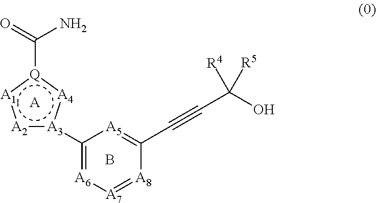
[A].[A2]1:[A1]:[Q](C(=O)N):[A4]:[A3]:1C1=[A6][A7]=[A8]C(C#CC(O)([R4])[R5])=[A5]1.B
